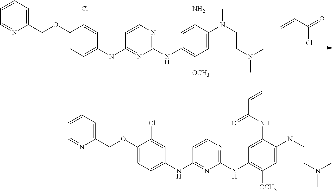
N(C1=C([OCH3])C=C(N(CCN(C)C)C)C(N)=C1)C1=NC=CC(NC2=CC=C(OCC3=CC=CC=N3)C(Cl)=C2)=N1.C=CC(=O)Cl.N(C1=C([OCH3])C=C(N(CCN(C)C)C)C(NC(=O)C=C)=C1)C1=NC=CC(NC2=CC=C(OCC3=CC=CC=N3)C(Cl)=C2)=N1
